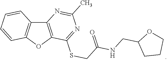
C12=C(OC3=C1C=CC=C3)C(SCC(NCC1CCCO1)=O)=NC(C)=N2
